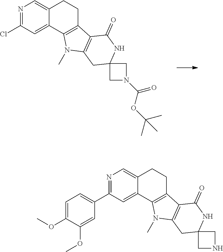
N1=C(Cl)C=C2C(=C1)CCC1=C2N(C)C2=C1C(=O)NC1(C2)CN(C(OC(C)(C)C)=O)C1.N1=C(C2=CC=C(OC)C(OC)=C2)C=C2C(=C1)CCC1=C2N(C)C2=C1C(=O)NC1(C2)CNC1
